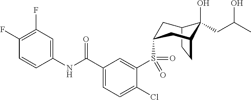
C12CCC(CC(S(C3=CC(C(NC4=CC(F)=C(F)C=C4)=O)=CC=C3Cl)(=O)=O)C1)C2(O)CC(C)O
